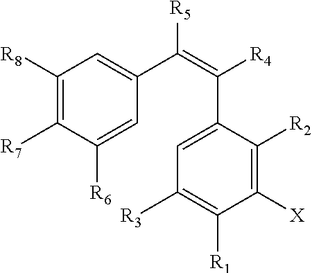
C1([R8])=C([R7])C([R6])=CC(C([R5])=C([R4])C2=CC([R3])=C([R1])C([X])=C2[R2])=C1
